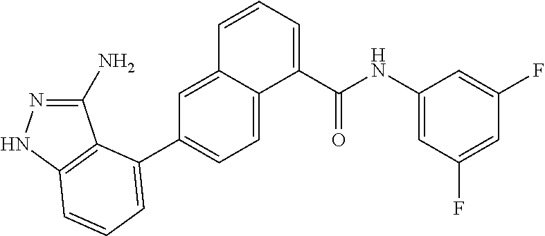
C1(N)=NNC2=C1C(C1=CC=C3C(=C1)C=CC=C3C(NC1=CC(F)=CC(F)=C1)=O)=CC=C2
